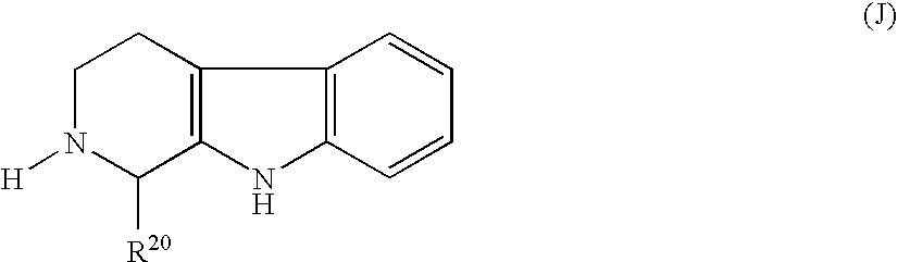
C1N([H])C([R20])C2=C(C1)C1=C(N2)C=CC=C1
